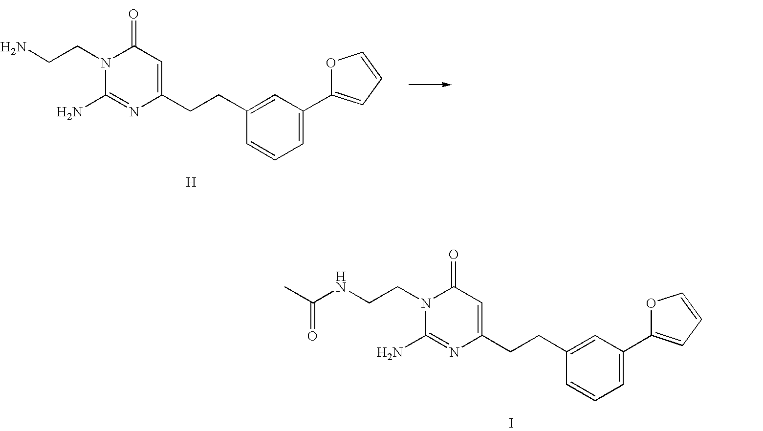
C1=C(C2=CC=CO2)C=C(CCC2=CC(=O)N(CCN)C(N)=N2)C=C1.[H].C1=C(C2=CC=CO2)C=C(CCC2=CC(=O)N(CCNC(C)=O)C(N)=N2)C=C1.I
